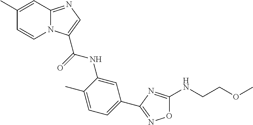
N12C(=NC=C1C(=O)NC1=CC(C3=NOC(NCCOC)=N3)=CC=C1C)C=C(C)C=C2
